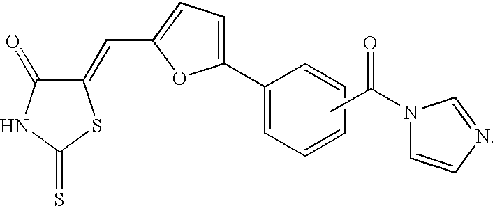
C1(=CC2=CC=C(C3=CC=CC=C3)O2)C(=O)NC(=S)S1.CC(=O)N1C=CN=C1
